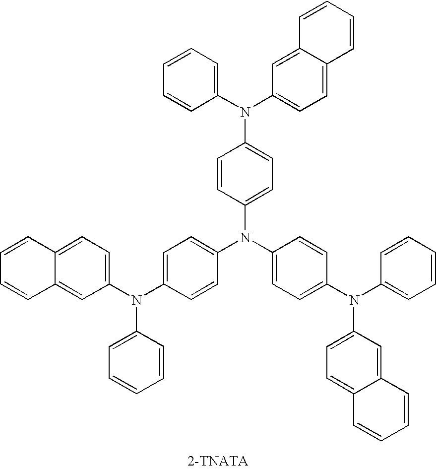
N(C1=CC=C(N(C2=CC=C(N(C3=CC=CC=C3)C3=CC=C4C(=C3)C=CC=C4)C=C2)C2=CC=C(N(C3=CC=C4C(=C3)C=CC=C4)C3=CC=CC=C3)C=C2)C=C1)(C1=CC=CC=C1)C1=CC=C2C(=C1)C=CC=C2
